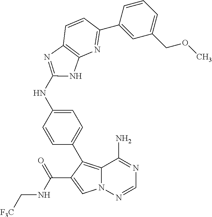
C12=C(C3=CC=C(NC4=NC5=C(N=C(C6=CC(COC)=CC=C6)C=C5)N4)C=C3)C(C(NC[F3C])=O)=CN1N=CN=C2N
